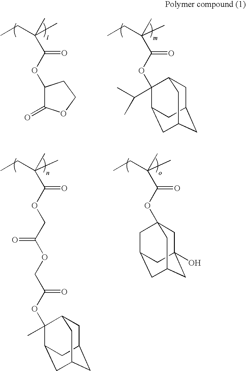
C1(OC(C(C)(CC)C)=O)C(=O)OCC1.O(C(C(C)(CC)C)=O)C1(C(C)C)C2CC3CC(CC1C3)C2.O(C(COC(COC(C(C)(CC)C)=O)=O)=O)C1(C)C2CC3CC(CC1C3)C2.C12(OC(C(C)(CC)C)=O)CC3(O)CC(CC(C1)C3)C2
